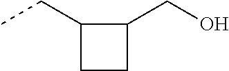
C1(CO)C(CC)CC1
